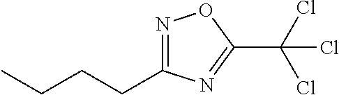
N1=C(CCCC)N=C(C(Cl)(Cl)Cl)O1
